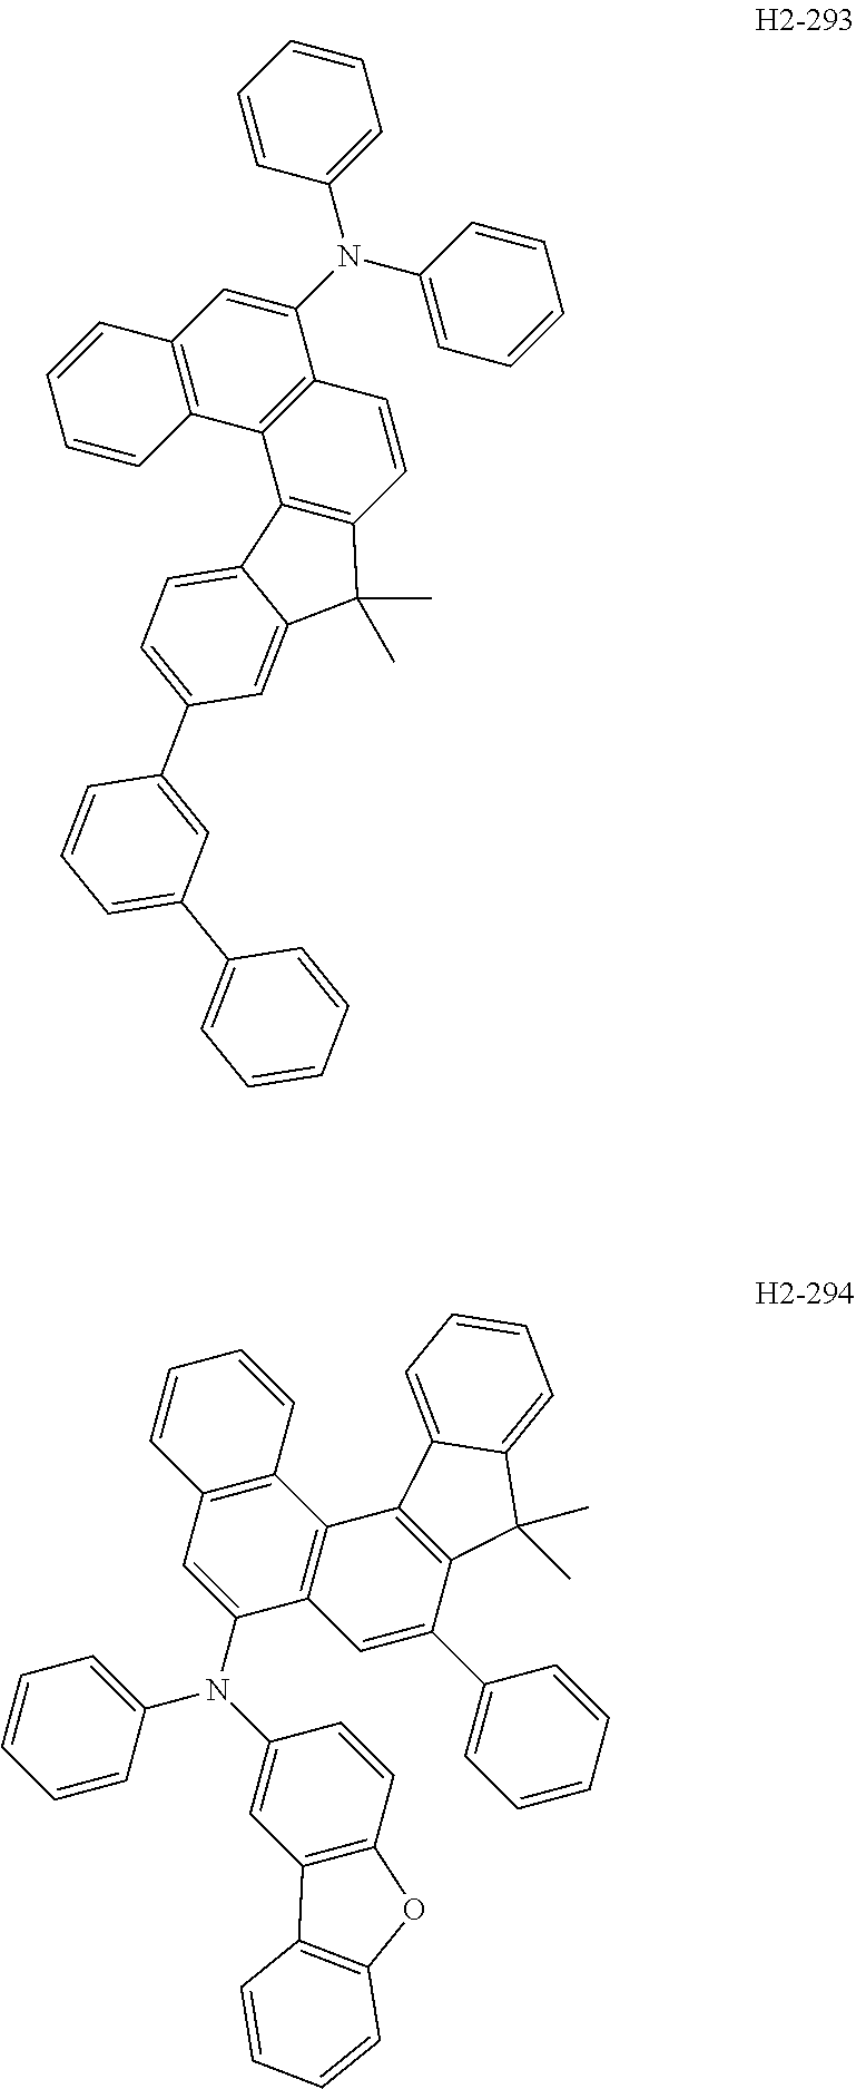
C1(N(C2=CC=CC=C2)C2=CC=CC=C2)=CC2=C(C3=C1C=CC1=C3C3=CC=C(C4=CC(C5=CC=CC=C5)=CC=C4)C=C3C1(C)C)C=CC=C2.C12=C(C=C(N(C3=CC4=C(C=C3)OC3=C4C=CC=C3)C3=CC=CC=C3)C3=C1C1=C(C(C4=CC=CC=C4)=C3)C(C)(C)C3=CC=CC=C13)C=CC=C2
